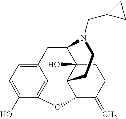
C12=CC=C(O)C3=C1C14C(O)(C(C2)N(CC2CC2)CC1)CCC(=C)C4O3
